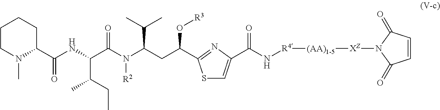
C1CN(C)C(C(NC(C(N(C(CC(O[R3])C2=NC(C(N[R4][(AA)1-5][XZ]N3C(=O)C=CC3=O)=O)=CS2)C(C)C)[R2])=O)C(CC)C)=O)CC1
